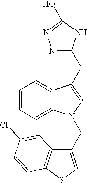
C1=CC=C2C(=C1)C(CC1=NN=C(O)N1)=CN2CC1=CSC2=C1C=C(Cl)C=C2
